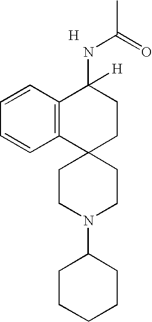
C12=C(C=CC=C1)C(NC(C)=O)([H])CCC21CCN(C2CCCCC2)CC1.[H]
